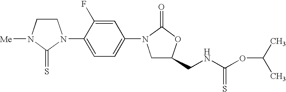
C1CN([Me])C(=S)N1C1=CC=C(N2CC(CNC(OC(C)C)=S)OC2=O)C=C1F
